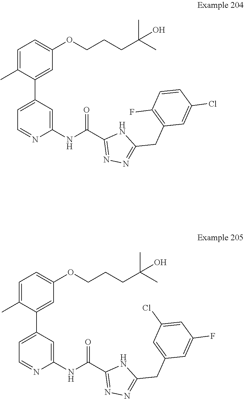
C1=C(C)C(C2=CC=NC(NC(C3=NN=C(CC4=C(F)C=CC(Cl)=C4)N3)=O)=C2)=CC(OCCCC(C)(C)O)=C1.C1=C(C2=CC=NC(NC(C3=NN=C(CC4=CC(Cl)=CC(F)=C4)N3)=O)=C2)C(C)=CC=C1OCCCC(C)(C)O
